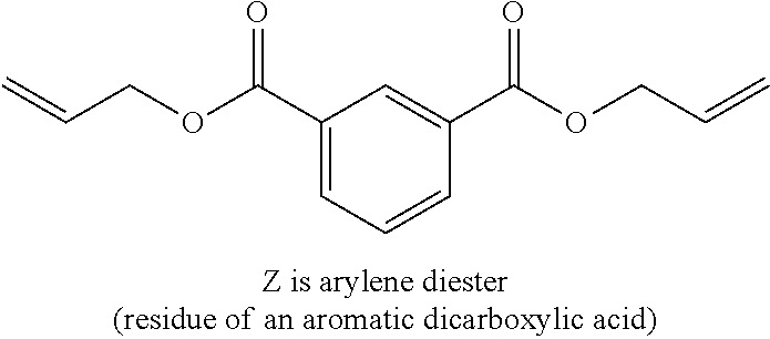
C1(C(OCC=C)=O)=CC=CC(C(OCC=C)=O)=C1
